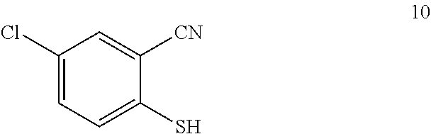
C1(Cl)=CC=C(S)C([CN])=C1
